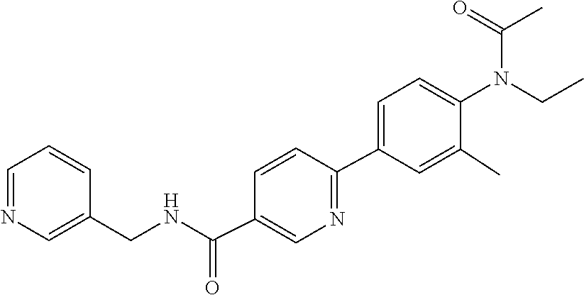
CCN(C1=CC=C(C2=NC=C(C(NCC3=CN=CC=C3)=O)C=C2)C=C1C)C(=O)C
